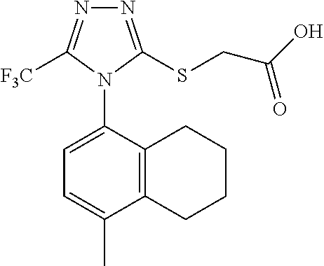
N1=C(SCC(O)=O)N(C2=CC=C(C)C3=C2CCCC3)C([F3C])=N1
